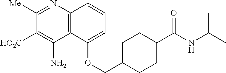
C1([Me])=NC2=C(C(N)=C1[HO2C])C(OCC1CCC(C(NC(C)C)=O)CC1)=CC=C2
